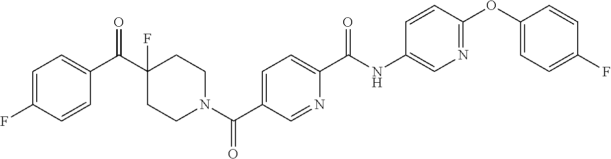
N1(C(C2=CC=C(C(NC3=CN=C(OC4=CC=C(F)C=C4)C=C3)=O)N=C2)=O)CCC(C(C2=CC=C(F)C=C2)=O)(F)CC1
